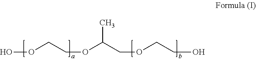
OOCCOC(COCCO)C
